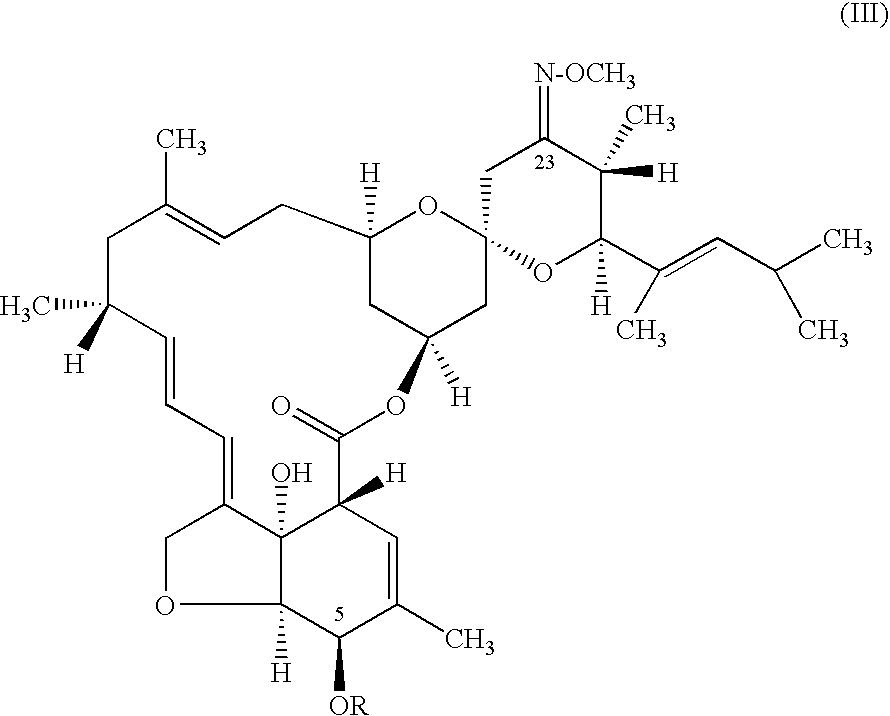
C12(O)C3([H])C([OR])C(C)=CC1([H])C(=O)OC1([H])CC([H])(CC=C(C)CC(C)([H])C=CC=C2CO3)OC2(CC(=[N-OCH3])C([H])(C)C([H])(C(=CC(C)C)C)O2)C1
